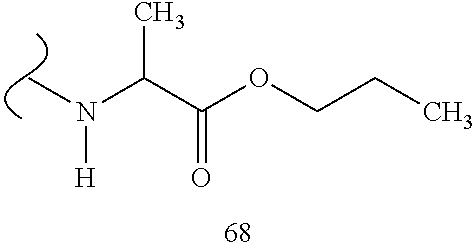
C(C(OCCC)=O)(C)N([H])C
